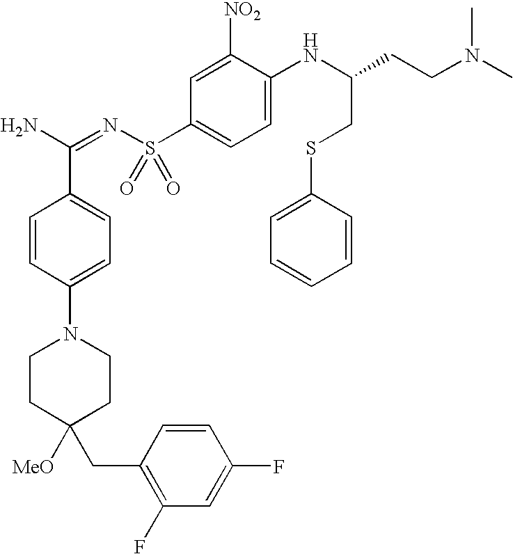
C1CC([MeO])(CC2=C(F)C=C(F)C=C2)CCN1C1=CC=C(C(N)=NS(C2=CC=C(NC(CCN(C)C)CSC3=CC=CC=C3)C([NO2])=C2)(=O)=O)C=C1
